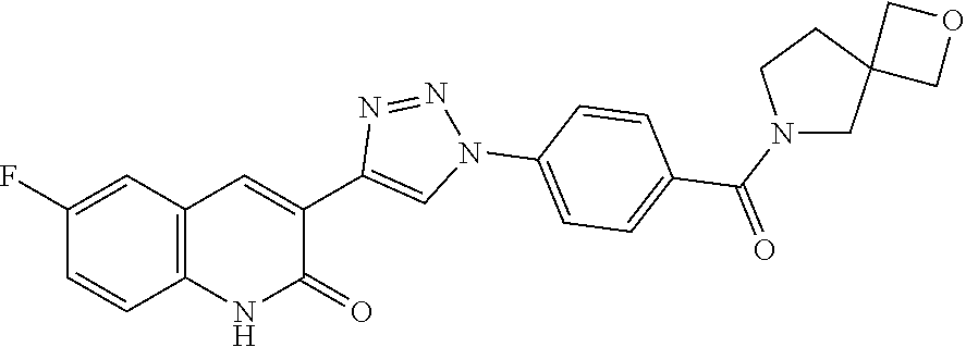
C12=C(C=C(F)C=C1)C=C(C1=CN(C3=CC=C(C(N4CC5(CC4)COC5)=O)C=C3)N=N1)C(=O)N2
